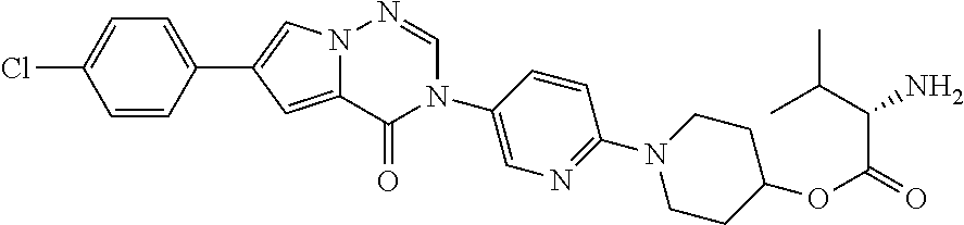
C1=CC(C2=CN3C(=C2)C(=O)N(C2=CN=C(N4CCC(OC(=O)C(C(C)C)N)CC4)C=C2)C=N3)=CC=C1Cl
